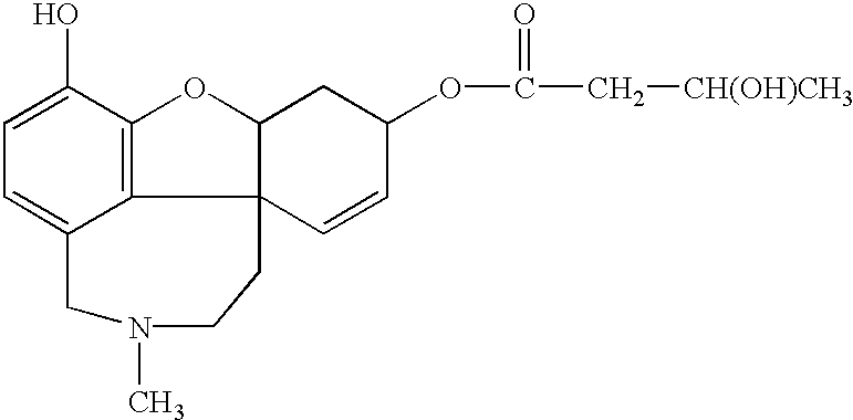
C12=C3C(O)=CC=C1CN(C)CCC21C(O3)CC(OC(C[CH(OH)CH3])=O)C=C1
